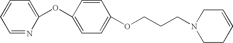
C1(OC2=CC=C(OCCCN3CCC=CC3)C=C2)=CC=CC=N1
